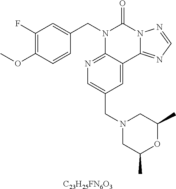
[C23H25FN6O3].C1(F)=C(OC)C=CC(CN2C3=NC=C(CN4CC(C)OC(C)C4)C=C3C3=NC=NN3C2=O)=C1
